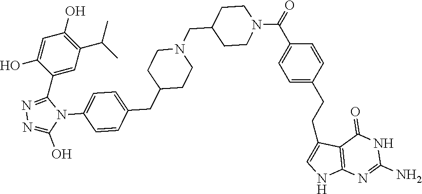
C1=C(O)C(C2=NN=C(O)N2C2=CC=C(CC3CCN(CC4CCN(C(C5=CC=C(CCC6=CNC7=C6C(=O)NC(N)=N7)C=C5)=O)CC4)CC3)C=C2)=CC(C(C)C)=C1O
